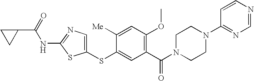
C1(SC2=CC(C(N3CCN(C4=NC=NC=C4)CC3)=O)=C(OC)C=C2[Me])=CN=C(NC(=O)C2CC2)S1
